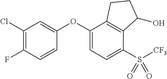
C1(Cl)=C(F)C=CC(OC2=CC=C(S([CF3])(=O)=O)C3=C2CCC3O)=C1
